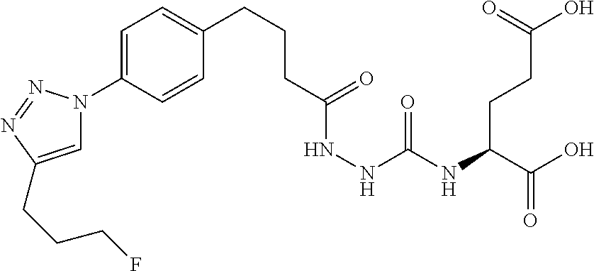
OC(C(NC(NNC(=O)CCCC1=CC=C(N2C=C(CCCF)N=N2)C=C1)=O)CCC(O)=O)=O
